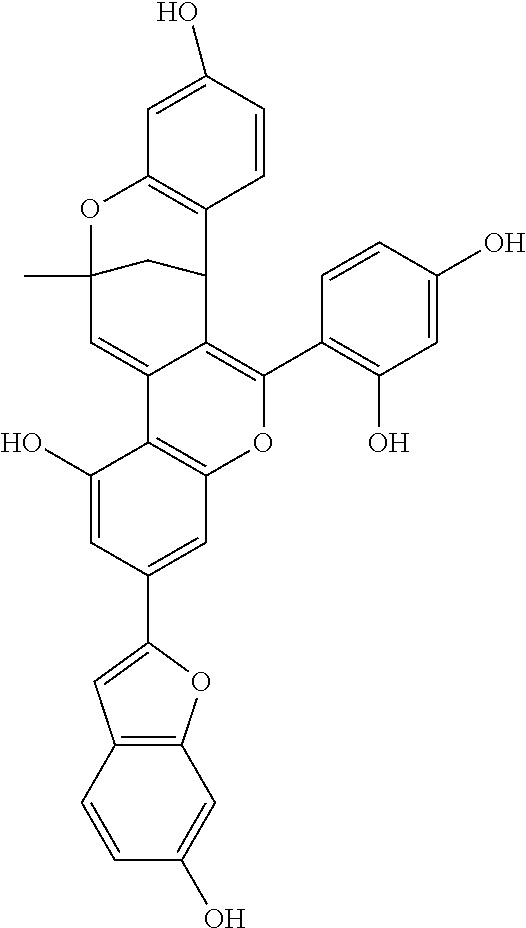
C1(C2=C(O)C=C(O)C=C2)=C2C(=CC3(C)OC4=C(C2C3)C=CC(O)=C4)C2=C(O1)C=C(C1=CC3=C(O1)C=C(O)C=C3)C=C2O
